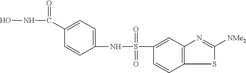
C1(S(NC2=CC=C(C(NO)=O)C=C2)(=O)=O)=CC2=C(C=C1)SC([NMe2])=N2
